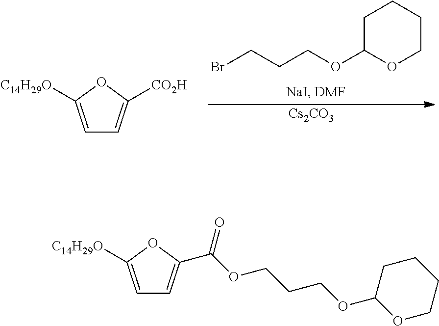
C1=C([C14H29O])OC([CO2H])=C1.[Cs2CO3].BrCCCOC1OCCCC1.C1=C([C14H29O])OC(C(OCCCOC2OCCCC2)=O)=C1
